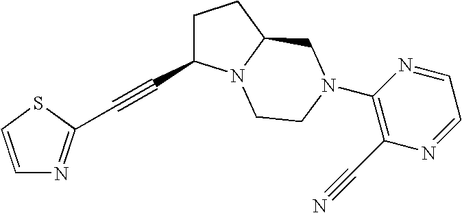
C(#CC1CCC2N1CCN(C1=C(C#N)N=CC=N1)C2)C1=NC=CS1
